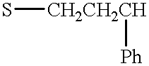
S[CH2CH2CH][Ph]
